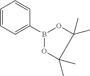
C1=CC=C(B2OC(C)(C)C(C)(C)O2)C=C1
